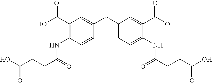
C(NC1=C(C(O)=O)C=C(CC2=CC=C(NC(CCC(O)=O)=O)C(C(O)=O)=C2)C=C1)(CCC(O)=O)=O
